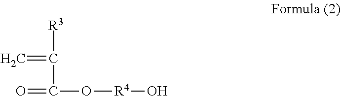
O=C(O[R4]O)C([R3])=C
